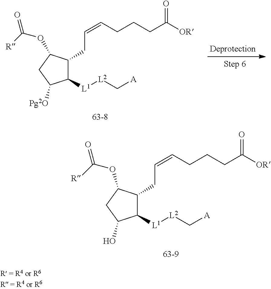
C1([L1][L2]C[A])C(CC=CCCCC([OR])=O)C(OC(=O)[R])CC1O.C1([L1][L2]C[A])C(CC=CCCCC([OR])=O)C(OC(=O)[R])CC1[Pg2O]
